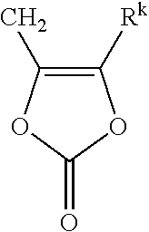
C1(C)=C([Rk])OC(=O)O1
